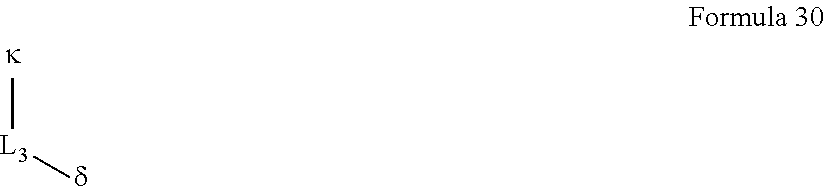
C[L3]C
